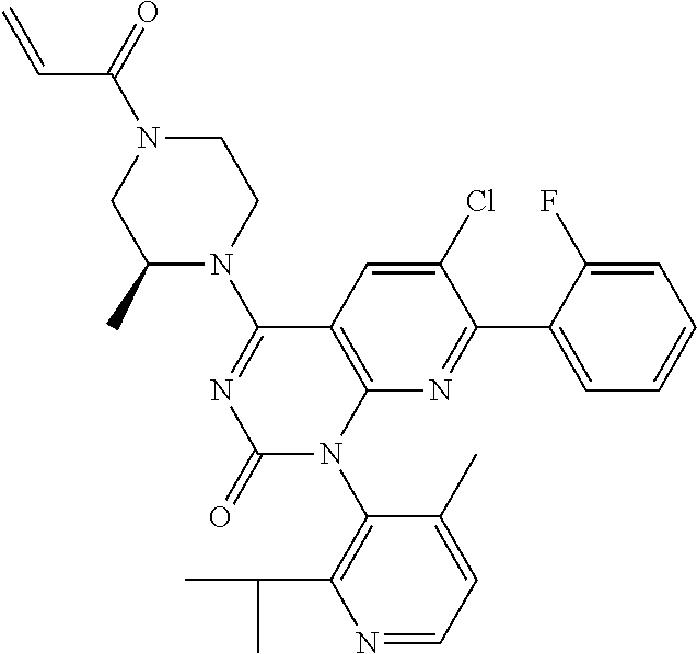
N1=CC=C(C)C(N2C3=C(C=C(Cl)C(C4=CC=CC=C4F)=N3)C(N3CCN(C(=O)C=C)CC3C)=NC2=O)=C1C(C)C
